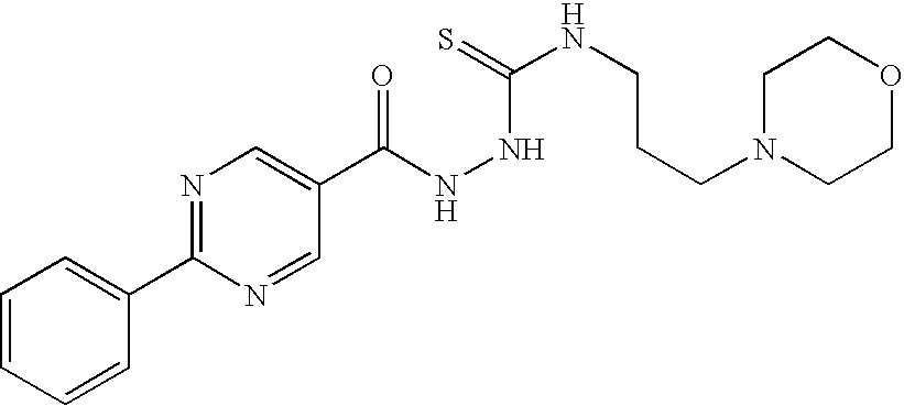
N1=C(C2=CC=CC=C2)N=CC(C(NNC(NCCCN2CCOCC2)=S)=O)=C1
